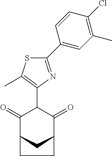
C1(=O)C2CC(C(=O)C1C1=C(C)SC(C3=CC(C)=C(Cl)C=C3)=N1)CC2
